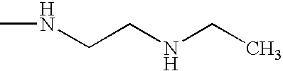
C(CNCC)NC
